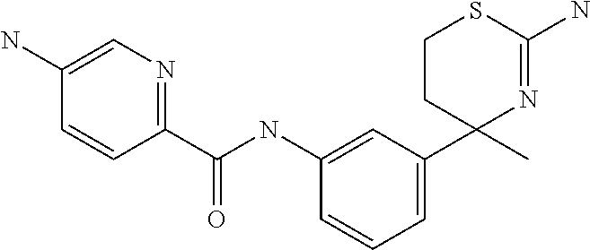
C1(NC(C2=NC=C(N)C=C2)=O)=CC(C2(C)N=C(N)SCC2)=CC=C1
